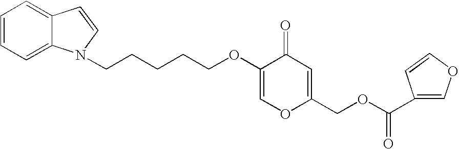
C1=CC=C2C(=C1)C=CN2CCCCCOC1=COC(COC(C2=COC=C2)=O)=CC1=O
